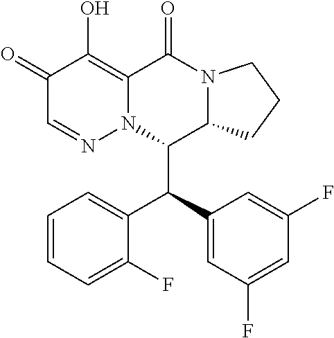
C1(=O)C=NN2C(=C1O)C(=O)N1C(C2C(C2=CC(F)=CC(F)=C2)C2=CC=CC=C2F)CCC1
